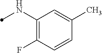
C1(NC)=C(F)C=CC(C)=C1
